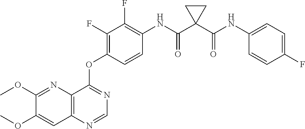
C12=C(N=CN=C1OC1=C(F)C(F)=C(NC(C3(C(NC4=CC=C(F)C=C4)=O)CC3)=O)C=C1)C=C(OC)C(OC)=N2
